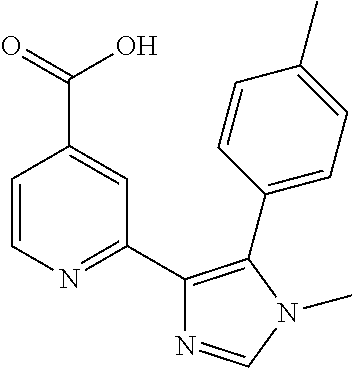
C1=CN=C(C2=C(C3=CC=C(C)C=C3)N(C)C=N2)C=C1C(=O)O
